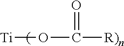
[Ti]OC([R)n])=O
